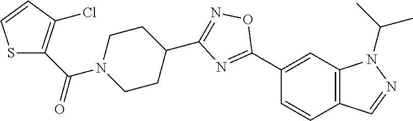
C1(C2=NC(C3CCN(C(C4=C(Cl)C=CS4)=O)CC3)=NO2)=CC2=C(C=C1)C=NN2C(C)C
